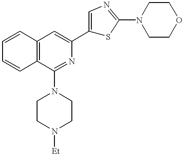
C12=C(C(N3CCN([Et])CC3)=NC(C3=CN=C(N4CCOCC4)S3)=C1)C=CC=C2
